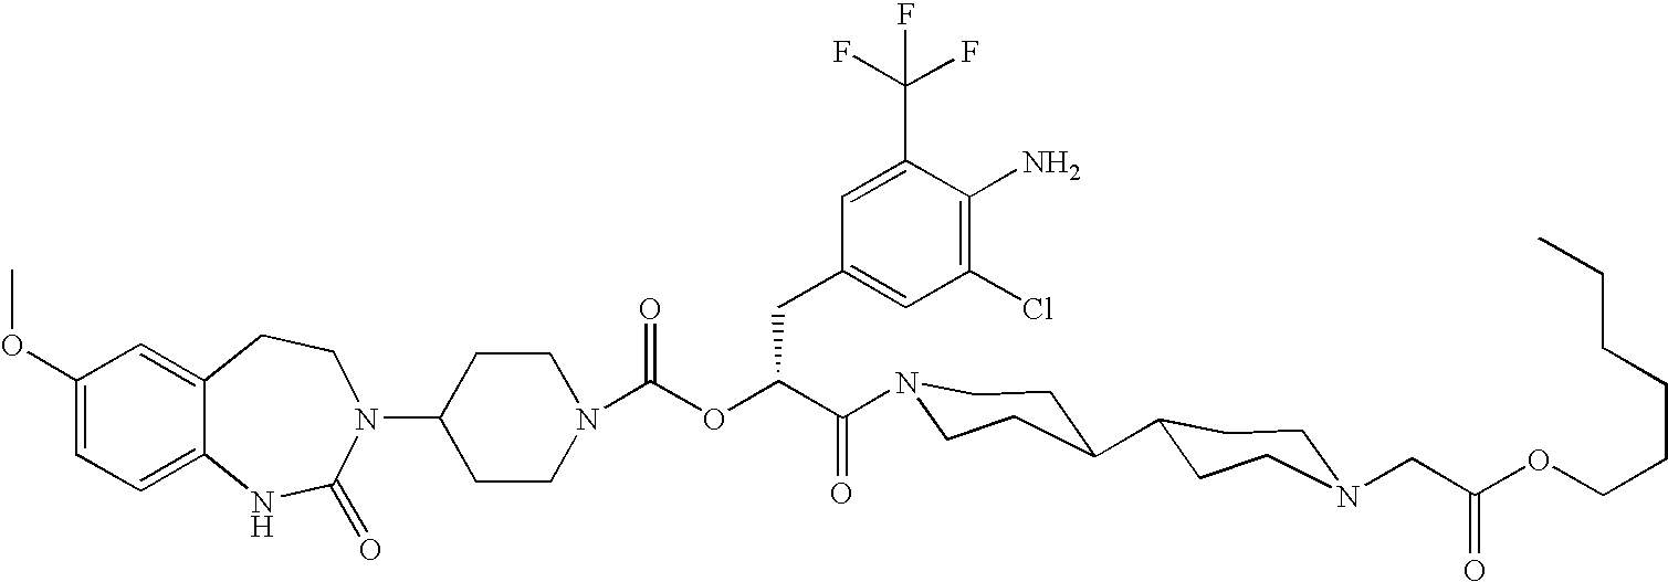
C12=CC(OC)=CC=C1NC(=O)N(C1CCN(C(OC(C(=O)N3CCC(C4CCN(CC(OCCCCCC)=O)CC4)CC3)CC3=CC(Cl)=C(N)C(C(F)(F)F)=C3)=O)CC1)CC2
